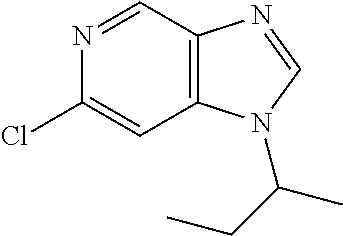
C1=NC(Cl)=CC2=C1N=CN2C(CC)C
